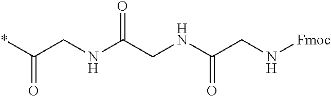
*C(CNC(CNC(CN[Fmoc])=O)=O)=O
